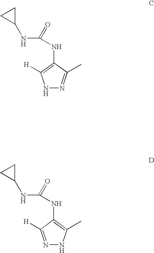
N1=C(C)C(NC(=O)NC2CC2)=C([H])N1.N1N=C([H])C(NC(=O)NC2CC2)=C1C
